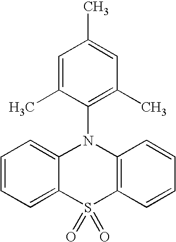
C1=CC=C2C(=C1)N(C1=C(C)C=C(C)C=C1C)C1=C(S2(=O)=O)C=CC=C1
